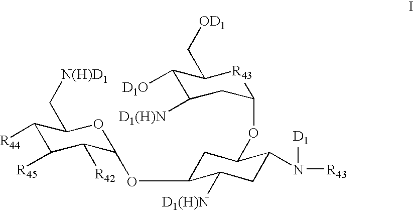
C1([R44])C([R45])C([R42])C(OC2CC(OC3CC([D1(H)N])C([D1O])C(C[OD1])[R43]3)C(N([R43])[D1])CC2[D1(H)N])OC1C[N(H)D1]
